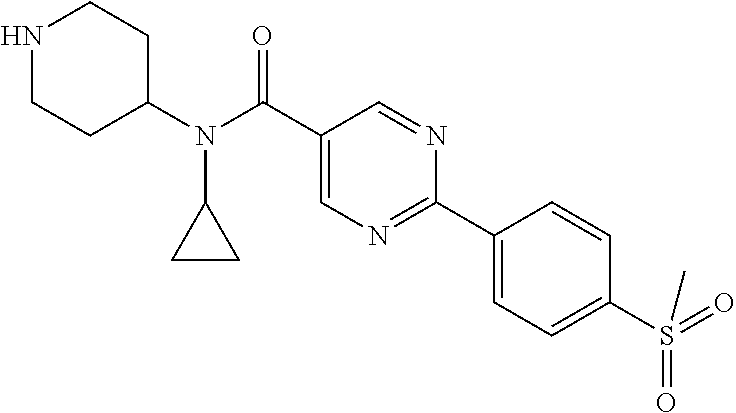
N1CCC(N(C(=O)C2=CN=C(C3=CC=C(S(=O)(=O)C)C=C3)N=C2)C2CC2)CC1
